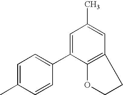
C1(C)=CC=C(C2=CC(C)=CC3=C2OCC3)C=C1
